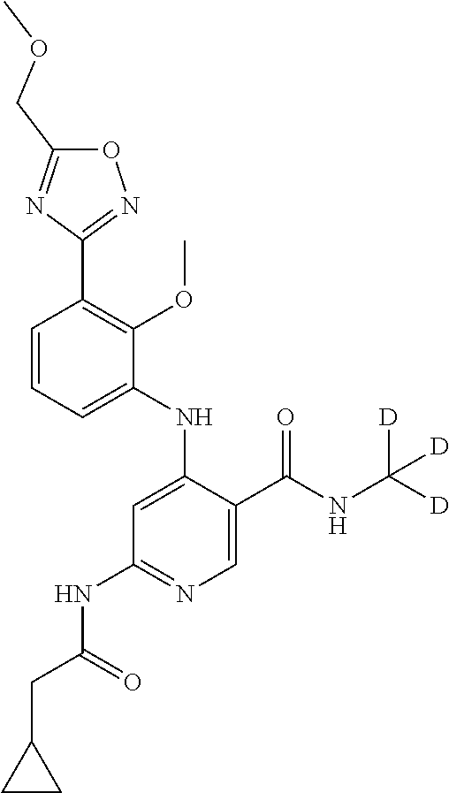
C1=CC=C(NC2=CC(NC(CC3CC3)=O)=NC=C2C(NC([D])([D])[D])=O)C(OC)=C1C1=NOC(COC)=N1
